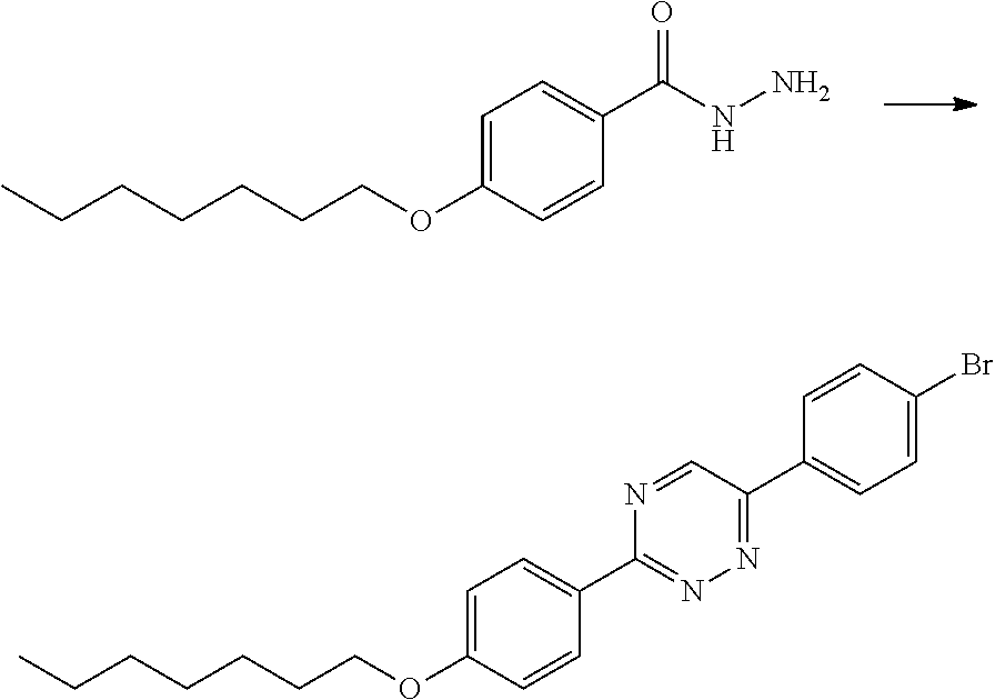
C1=C(OCCCCCCC)C=CC(C(NN)=O)=C1.C1=C(OCCCCCCC)C=CC(C2=NN=C(C3=CC=C(Br)C=C3)C=N2)=C1
